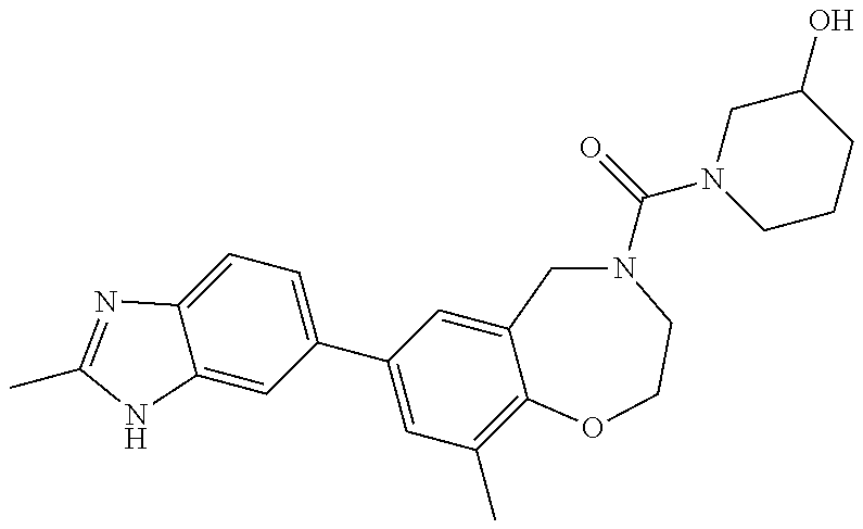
C12=CC(C3=CC(C)=C4C(=C3)CN(C(=O)N3CCCC(O)C3)CCO4)=CC=C1N=C(C)N2
